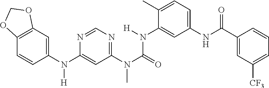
C1=C(N(C2=CC(N(C)C(N(C3=CC(NC(C4=CC([CF3])=CC=C4)=O)=CC=C3C)[H])=O)=NC=N2)[H])C=CC2=C1OCO2
